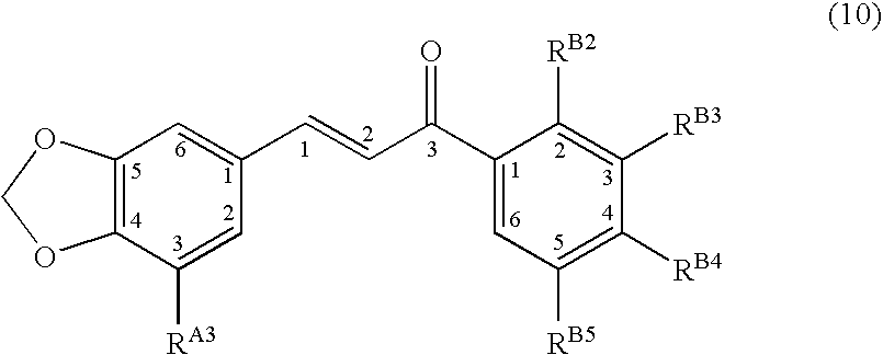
C12=C(C([RA3])=CC(C=CC(C3=CC([RB5])=C([RB4])C([RB3])=C3[RB2])=O)=C1)OCO2
